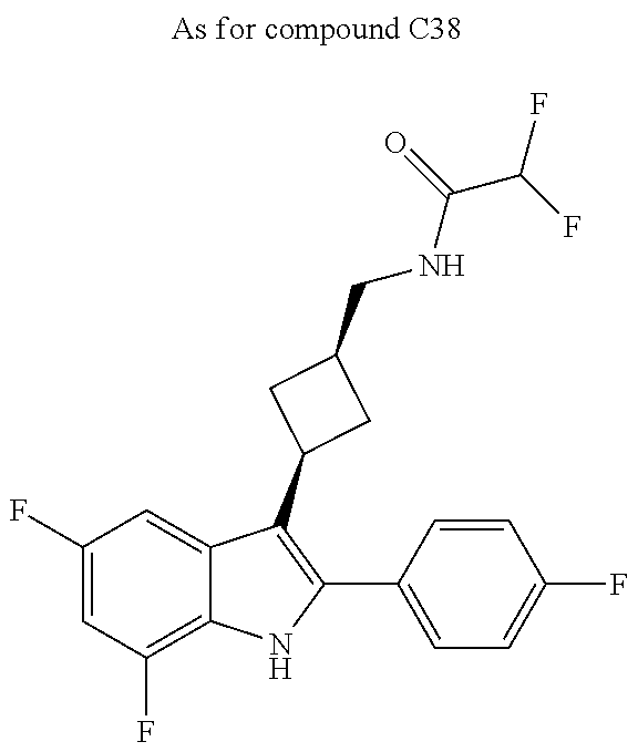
C1(F)=CC(F)=C2C(=C1)C(C1CC(CNC(C(F)F)=O)C1)=C(C1=CC=C(F)C=C1)N2
